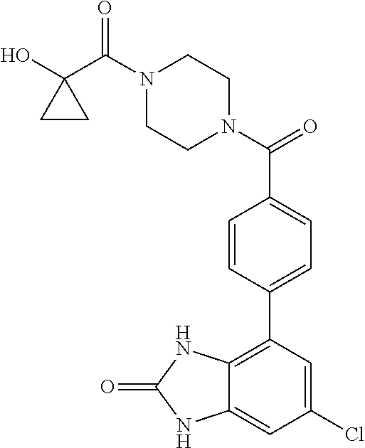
C12=C(C3=CC=C(C(=O)N4CCN(C(=O)C5(O)CC5)CC4)C=C3)C=C(Cl)C=C1NC(=O)N2
